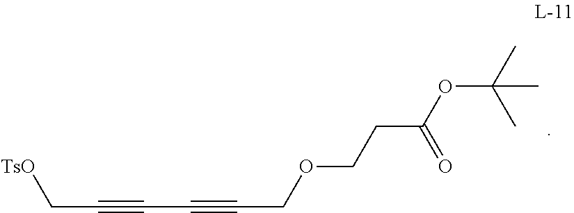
[TsO]CC#CC#CCOCCC(OC(C)(C)C)=O
